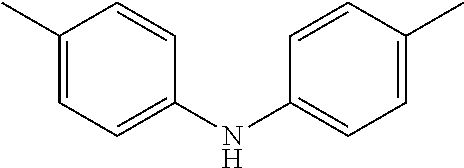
C1(C)=CC=C(NC2=CC=C(C)C=C2)C=C1
